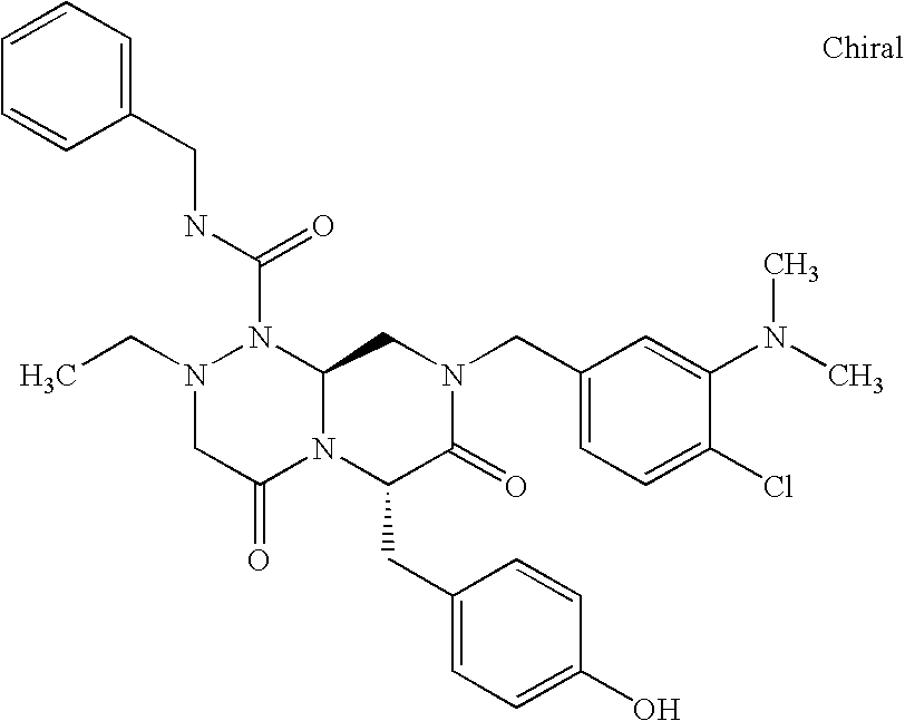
N(C(N1N(CC)CC(=O)N2C1CN(CC1=CC=C(Cl)C(N(C)C)=C1)C(=O)C2CC1=CC=C(O)C=C1)=O)CC1=CC=CC=C1
